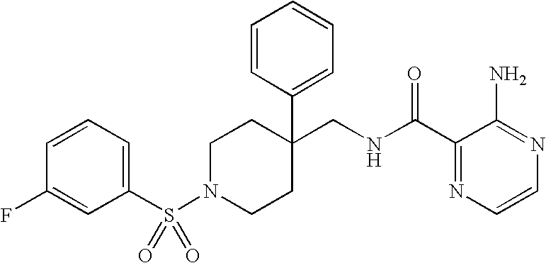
C1(CNC(C2=NC=CN=C2N)=O)(C2=CC=CC=C2)CCN(S(C2=CC=CC(F)=C2)(=O)=O)CC1
